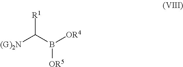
[(G)2N]C(B([OR5])[OR4])[R1]
